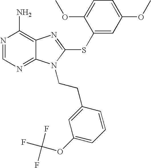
N1=CN=C2C(=C1N)N=C(SC1=CC(OC)=CC=C1OC)N2CCC1=CC(OC(F)(F)F)=CC=C1
